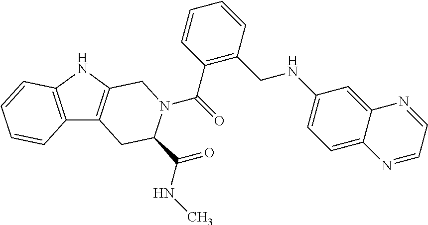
C(=O)(N1C(C(=O)NC)CC2=C(NC3=C2C=CC=C3)C1)C1=C(CNC2=CC=C3C(=C2)N=CC=N3)C=CC=C1
